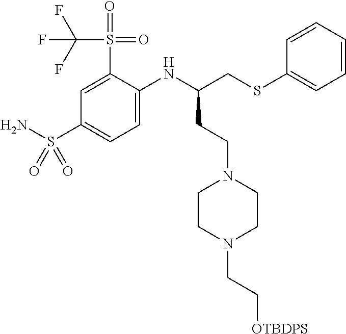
C1CN(CC[OTBDPS])CCN1CCC(CSC1=CC=CC=C1)NC1=CC=C(S(N)(=O)=O)C=C1S(=O)(=O)C(F)(F)F
